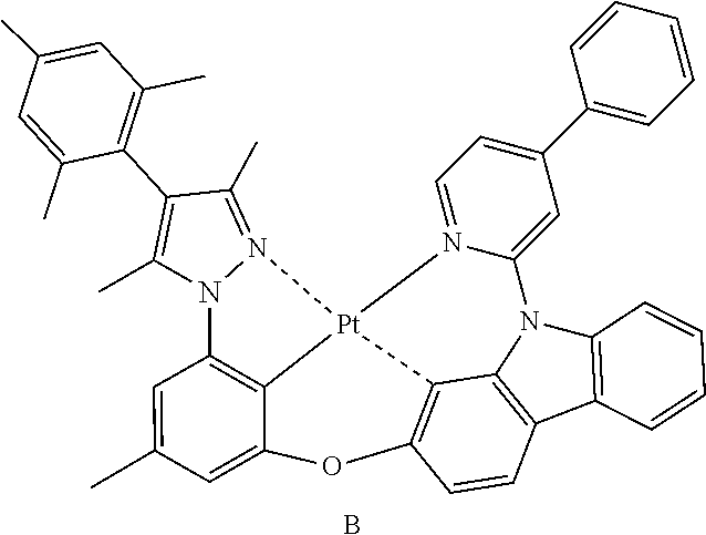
B.[Pt]123N4=CC=C(C5=CC=CC=C5)C=C4N4C5=C(C6=C4C=CC=C6)C=CC(=C15)OC1=CC(C)=CC(=C21)N1C(C)=C(C2=C(C)C=C(C)C=C2C)C(C)=N31
